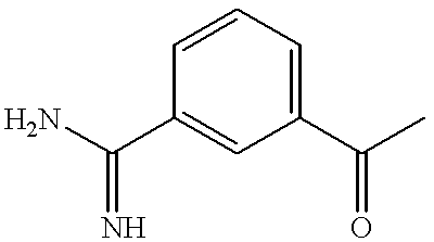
C1=CC(C(N)=N)=CC(C(C)=O)=C1
